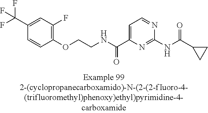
C1(C(F)(F)F)=CC(F)=C(OCCNC(C2=CC=NC(NC(=O)C3CC3)=N2)=O)C=C1
